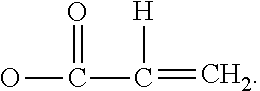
OC(C(=C)[H])=O
